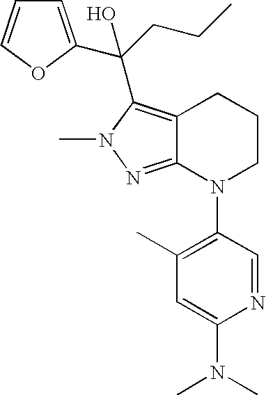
C12=NN(C)C(C(CCC)(C3=CC=CO3)O)=C1CCCN2C1=C(C)C=C(N(C)C)N=C1
